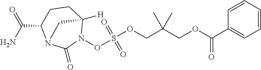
C1=CC=CC(C(OCC(COS(ON2C3([H])CCC(C(N)=O)N(C2=O)C3)(=O)=O)(C)C)=O)=C1
